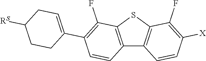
C12=C(SC3=C1C=CC([X])=C3F)C(F)=C(C1=CCC([RS])CC1)C=C2
